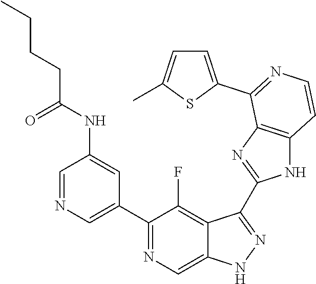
C1=NC=C(C2=NC=C3C(=C2F)C(C2=NC4=C(N2)C=CN=C4C2=CC=C(C)S2)=NN3)C=C1NC(CCCC)=O
